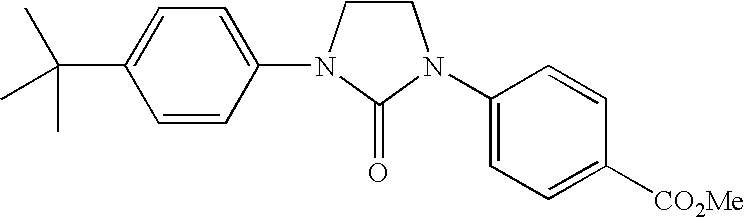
C1N(C2=CC=C(C(C)(C)C)C=C2)C(=O)N(C2=CC=C([CO2Me])C=C2)C1
